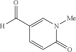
C1(C([H])=O)=CN([Me])C(=O)C=C1
